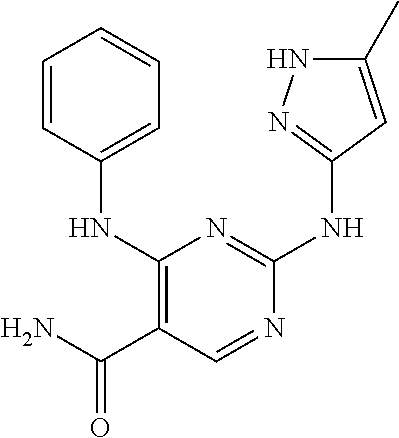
C1(NC2=CC=CC=C2)=C(C(N)=O)C=NC(NC2=NNC(C)=C2)=N1
